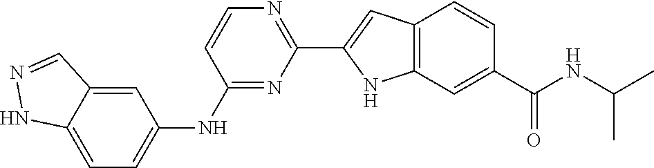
C1(NC2=CC=C3C(=C2)C=NN3)=NC(C2=CC3=C(N2)C=C(C(NC(C)C)=O)C=C3)=NC=C1
